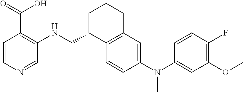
C1=CN=CC(NCC2C3=C(CCC2)C=C(N(C2=CC(OC)=C(F)C=C2)C)C=C3)=C1C(=O)O
